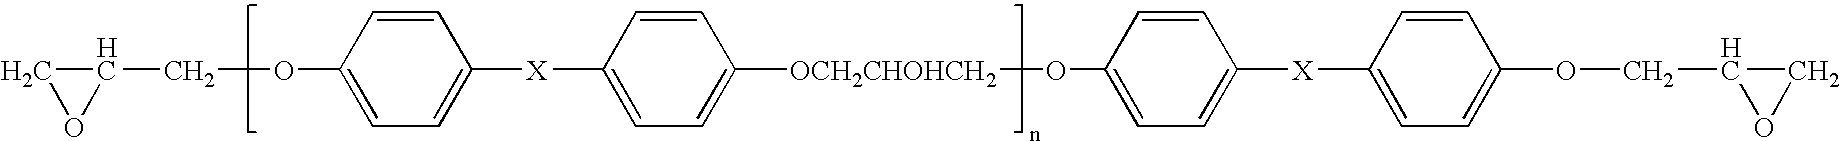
C1(OCC2CO2)=CC=C([X]C2=CC=C([OCH2CHOHCH2]OC3=CC=C([X]C4=CC=C(OCC5CO5)C=C4)C=C3)C=C2)C=C1
